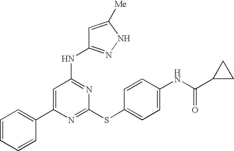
C1(C2=CC=CC=C2)=CC(NC2=NNC([Me])=C2)=NC(SC2=CC=C(NC(C3CC3)=O)C=C2)=N1
